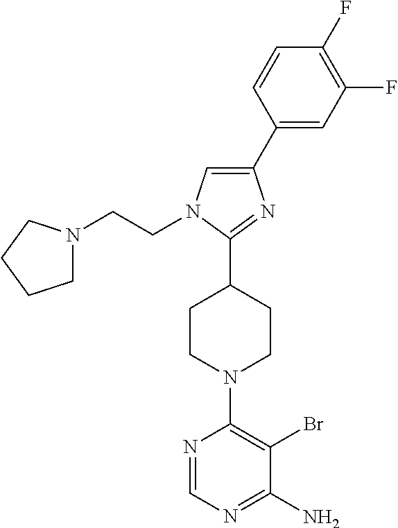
C1(C2=CC(F)=C(F)C=C2)=CN(CCN2CCCC2)C(C2CCN(C3=C(Br)C(N)=NC=N3)CC2)=N1
